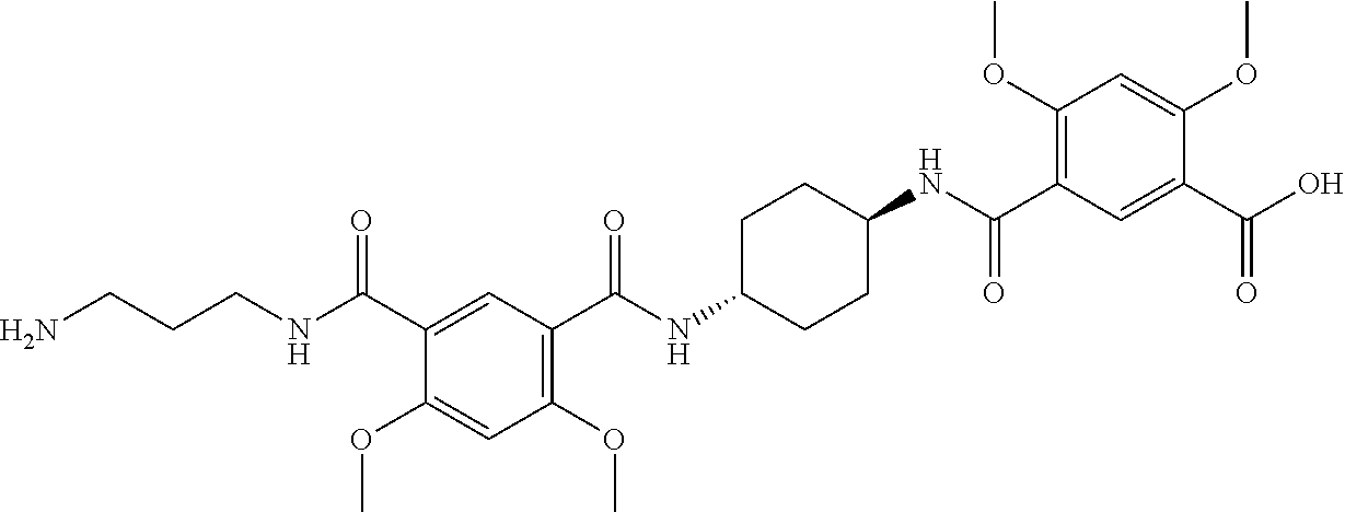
C1(C(O)=O)=CC(C(NC2CCC(NC(C3=C(OC)C=C(OC)C(C(NCCCN)=O)=C3)=O)CC2)=O)=C(OC)C=C1OC
